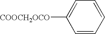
C1=CC=CC=C1[COOCH2OCO]
